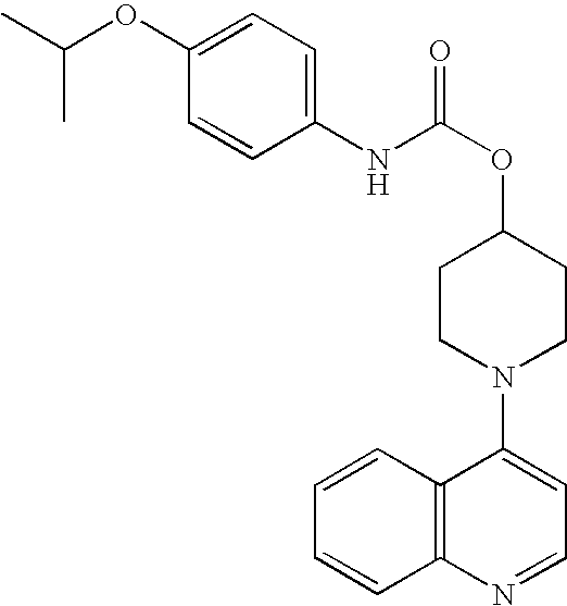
C1(OC(C)C)=CC=C(NC(OC2CCN(C3=CC=NC4=C3C=CC=C4)CC2)=O)C=C1
